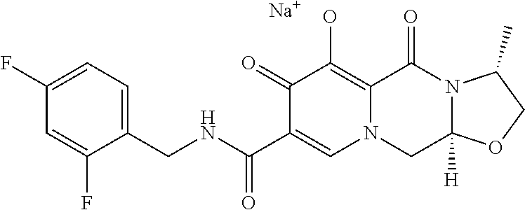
C1(F)=CC=C(CNC(C2=CN3C(=C(O)C2=O)C(=O)N2C([H])(C3)OCC2C)=O)C(F)=C1.[Na]
